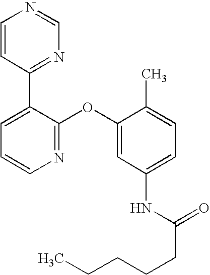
C1=CC(C2=CC=CN=C2OC2=CC(NC(CCCCC)=O)=CC=C2C)=NC=N1
